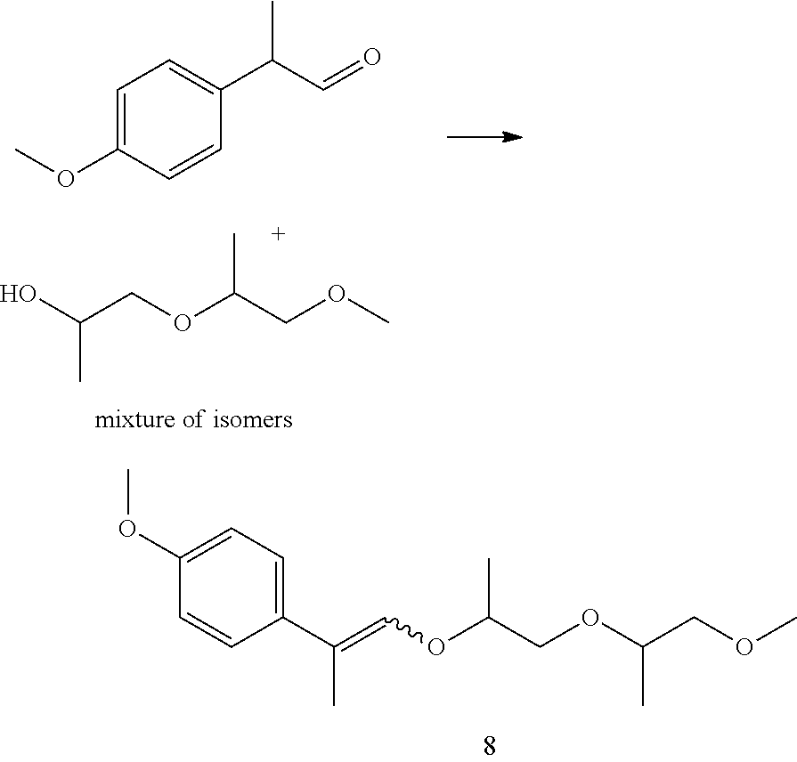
C1(C(=COC(COC(COC)C)C)C)=CC=C(OC)C=C1.C1=C(OC)C=CC(C(C=O)C)=C1.OC(COC(COC)C)C
